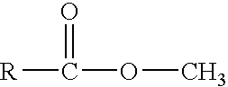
[R]C(=O)OC
